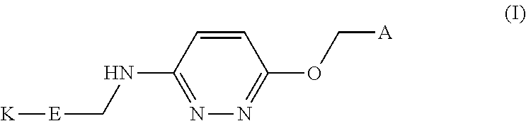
C1(NC[E][K])=NN=C(OC[A])C=C1
